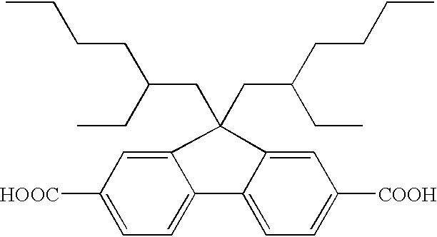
C(C)CCC(CC)CC1(CC(CC)CCCC)C2=CC([HOOC])=CC=C2C2=CC=C([COOH])C=C21
